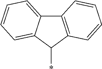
C12=CC=CC=C1C(*)C1=C2C=CC=C1
